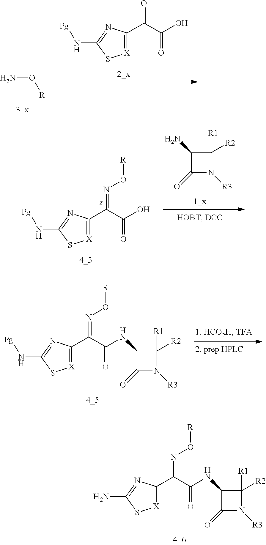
[X]1=C(C(C(O)=O)=O)N=C(N[Pg])S1.NO[R].[X]1=C(C(C(O)=O)=NO[R])N=C(N[Pg])S1.C1(N)C(=O)N([R3])C1([R2])[R1].[X]1=C(C(C(=O)NC2C(=O)N([R3])C2([R2])[R1])=NO[R])N=C(N[Pg])S1.[X]1=C(C(C(=O)NC2C(=O)N([R3])C2([R2])[R1])=NO[R])N=C(N)S1
